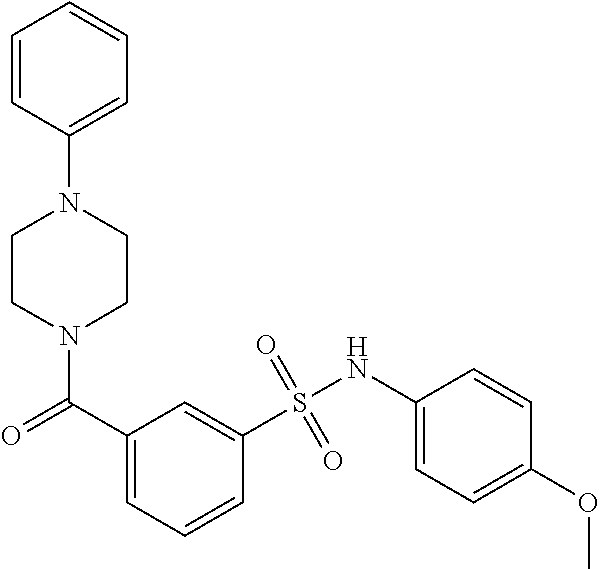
N1(C(C2=CC=CC(S(NC3=CC=C(OC)C=C3)(=O)=O)=C2)=O)CCN(C2=CC=CC=C2)CC1
